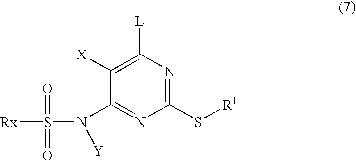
C1([X])=C([L])N=C(S[R1])N=C1N(S([Rx])(=O)=O)[Y]
